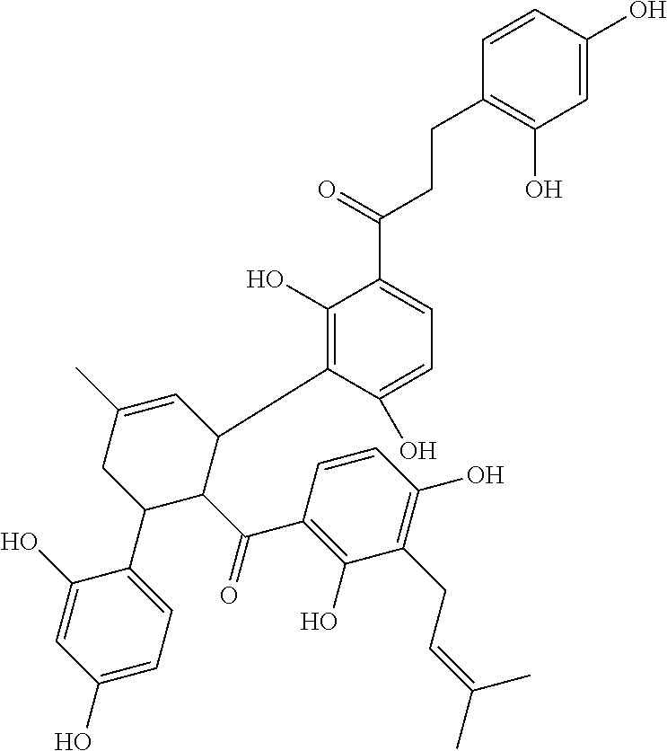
C1=C(C)CC(C2=CC=C(O)C=C2O)C(C(=O)C2=C(O)C(CC=C(C)C)=C(O)C=C2)C1C1=C(O)C(C(=O)CCC2=C(O)C=C(O)C=C2)=CC=C1O
